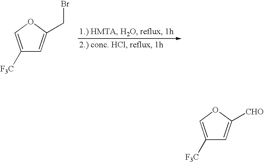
C1([F3C])=COC(CBr)=C1.C1([F3C])=COC([CHO])=C1
